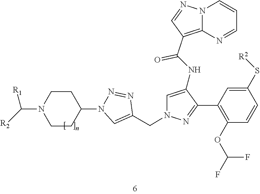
C1(CN2C=C(NC(C3=C4N(C=CC=N4)N=C3)=O)C(C3=C(OC(F)F)C=CC(S[R2])=C3)=N2)=CN(C2CCN(C([R2])[R1])CC2)N=N1
